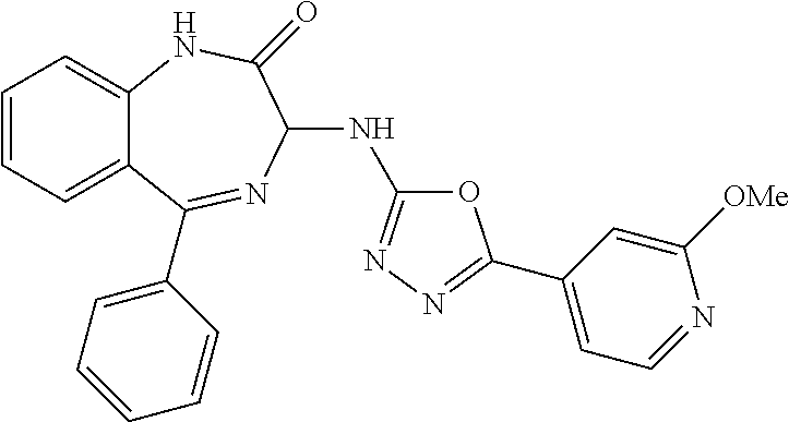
C1=CC=C2C(=C1)NC(=O)C(NC1=NN=C(C3=CC=NC([OMe])=C3)O1)N=C2C1=CC=CC=C1
